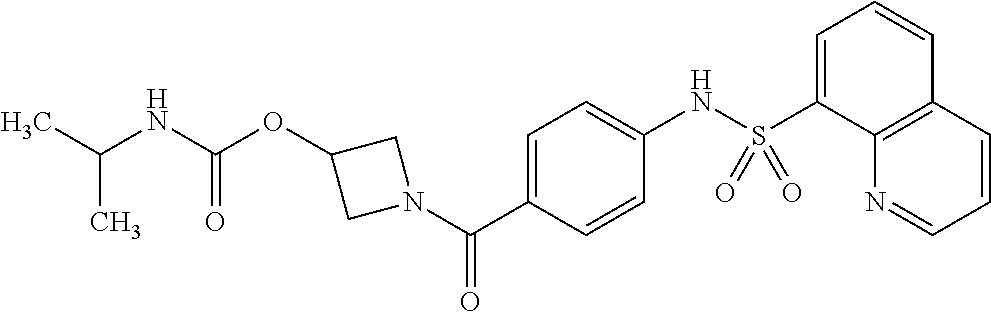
O=C(NC(C)C)OC1CN(C(C2=CC=C(NS(C3=CC=CC4=C3N=CC=C4)(=O)=O)C=C2)=O)C1
